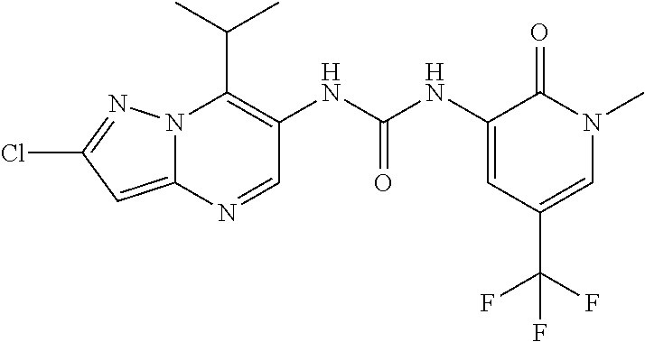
N12C(=CC(Cl)=N1)N=CC(NC(NC1=CC(C(F)(F)F)=CN(C)C1=O)=O)=C2C(C)C
